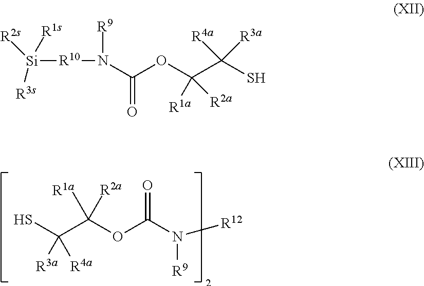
[R2s][Si]([R3s])([R1s])[R10]N([R9])C(OC(C(S)([R4a])[R3a])([R1a])[R2a])=O.SC(C(OC(=O)N([R9])[R12])([R1a])[R2a])([R3a])[R4a]
